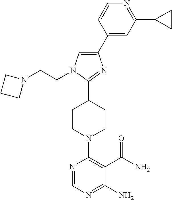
C1(C2=CN(CCN3CCC3)C(C3CCN(C4=C(C(N)=O)C(N)=NC=N4)CC3)=N2)=CC(C2CC2)=NC=C1
